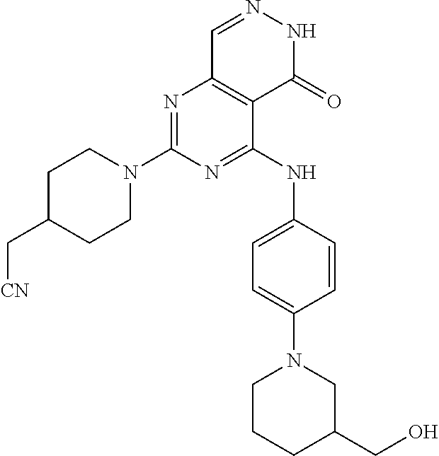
N1=C(N2CCC(C[CN])CC2)N=C(NC2=CC=C(N3CCCC(CO)C3)C=C2)C2=C1C=NNC2=O
